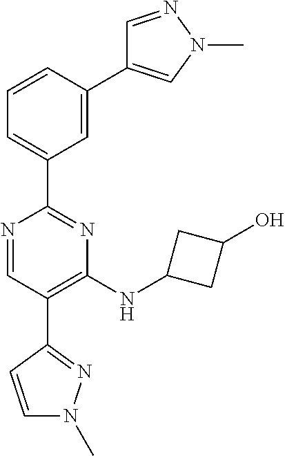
N1=CC(C2=NN(C)C=C2)=C(NC2CC(O)C2)N=C1C1=CC=CC(C2=CN(C)N=C2)=C1
